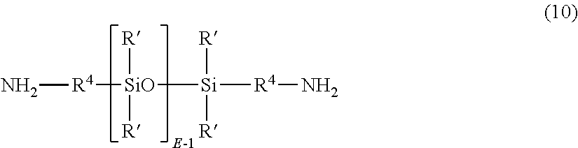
[R][SiO]([R])([R4]N)[Si]([R])([R])[R4]N
